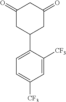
C1(=O)CC(C2=CC=C([CF3])C=C2[CF3])CC(=O)C1
